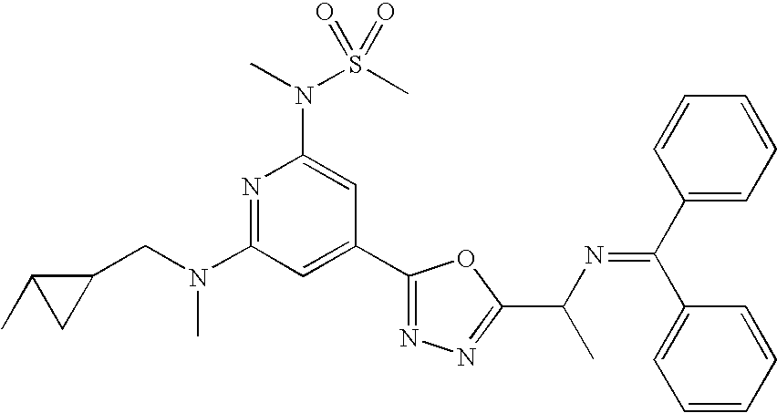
N1=C(N(CC2C(C)C2)C)C=C(C2=NN=C(C(C)N=C(C3=CC=CC=C3)C3=CC=CC=C3)O2)C=C1N(C)S(C)(=O)=O
